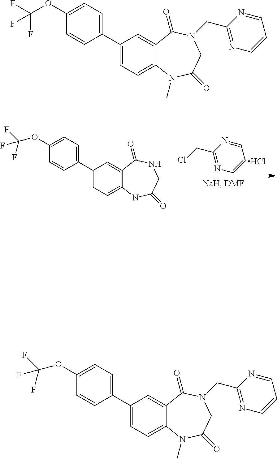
C1(C2=CC=C(OC(F)(F)F)C=C2)=CC=C2C(=C1)C(=O)NCC(=O)N2.C1(CCl)=NC=CC=N1.Cl.C1(C2=CC=C(OC(F)(F)F)C=C2)=CC=C2C(=C1)C(=O)N(CC1=NC=CC=N1)CC(=O)N2C.C1(C2=CC=C(OC(F)(F)F)C=C2)=CC=C2C(=C1)C(=O)N(CC1=NC=CC=N1)CC(=O)N2C
